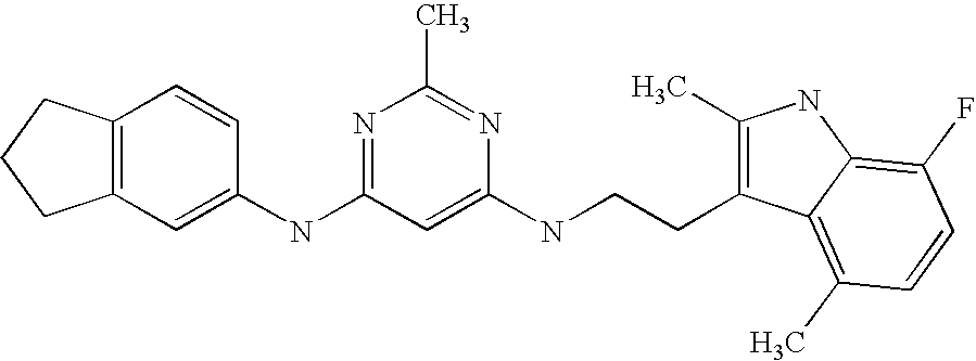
C1(NC2=NC(C)=NC(NCCC3=C(C)NC4=C(F)C=CC(C)=C34)=C2)=CC2=C(C=C1)CCC2
